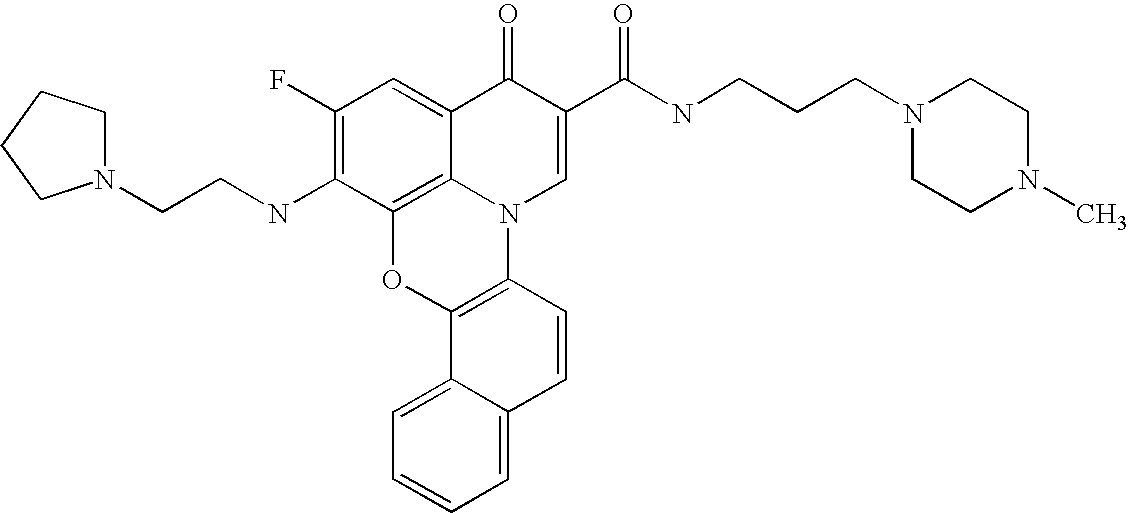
C1(F)=C(NCCN2CCCC2)C2=C3C(=C1)C(=O)C(C(=O)NCCCN1CCN(C)CC1)=CN3C1=C(O2)C2=CC=CC=C2C=C1
